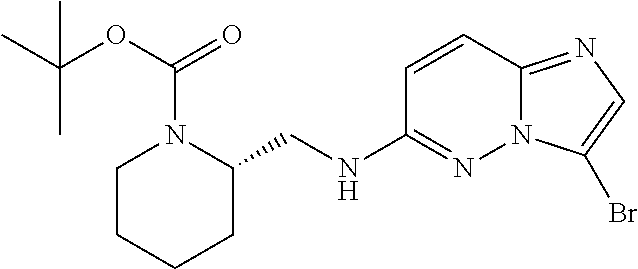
C1=CC2=NC=C(Br)N2N=C1NCC1N(C(=O)OC(C)(C)C)CCCC1
